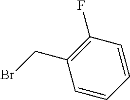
C1=CC=CC(F)=C1CBr
